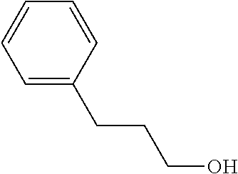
C1=C(CCCO)C=CC=C1
